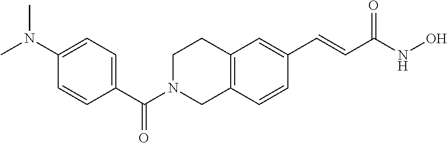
C12=C(C=CC(C=CC(NO)=O)=C1)CN(C(C1=CC=C(N(C)C)C=C1)=O)CC2
